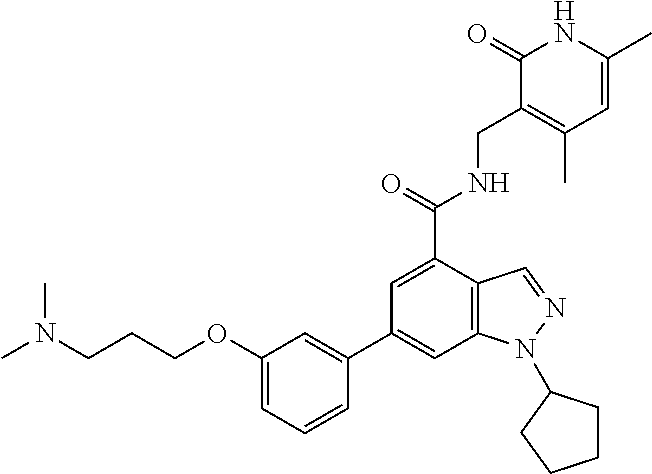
C1(OCCCN(C)C)=CC=CC(C2=CC3=C(C(C(=O)NCC4=C(C)C=C(C)NC4=O)=C2)C=NN3C2CCCC2)=C1
